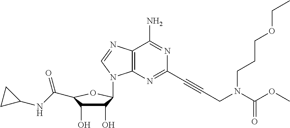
C1(O)C(O)C(C(NC2CC2)=O)OC1N1C2=C(N=C1)C(N)=NC(C#CCN(C(OC)=O)CCCOCC)=N2
